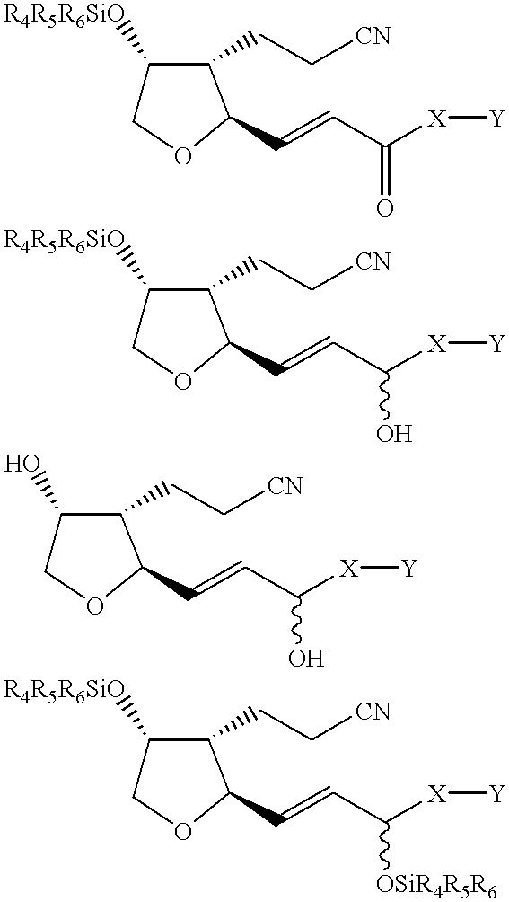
C1([R4R5R6SiO])COC(C=CC([X][Y])=O)C1CC[CN].C1([R4R5R6SiO])COC(C=CC([X][Y])O)C1CC[CN].C1(O)COC(C=CC([X][Y])O)C1CC[CN].C1([R4R5R6SiO])COC(C=CC([X][Y])[OSiR4R5R6])C1CC[CN]
